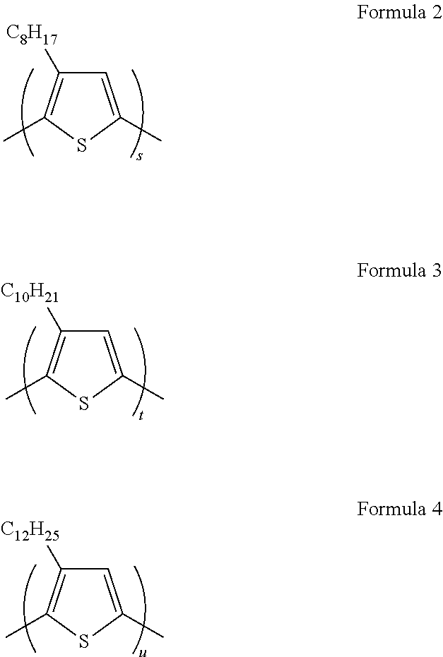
C1=C(C)SC(C)=C1[C8H17].C1=C(C)SC(C)=C1[C10H21].C1=C(C)SC(C)=C1[C12H25]
